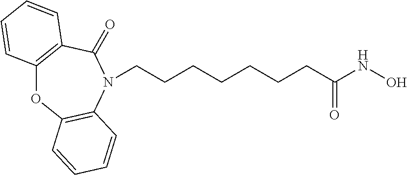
C12=C(C(=O)N(CCCCCCCC(NO)=O)C3=C(O1)C=CC=C3)C=CC=C2
